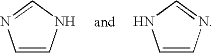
C1=CNC=N1.C1=CN=CN1
